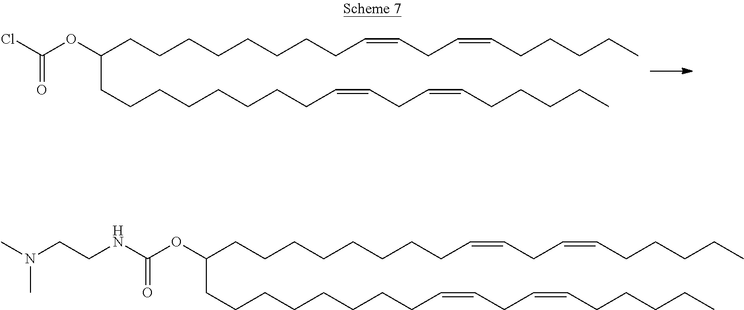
C(CCCCCCCCC=CCC=CCCCCC)(OC(NCCN(C)C)=O)CCCCCCCCC=CCC=CCCCCC.C(CCCCCCCCC=CCC=CCCCCC)(OC(Cl)=O)CCCCCCCCC=CCC=CCCCCC
